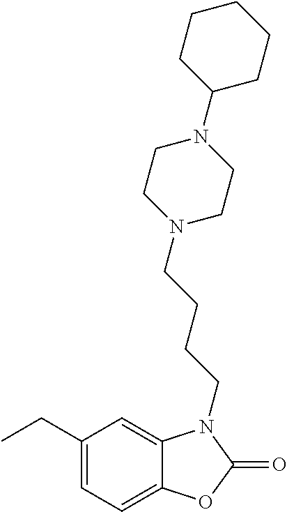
C1(CC)=CC=C2C(=C1)N(CCCCN1CCN(C3CCCCC3)CC1)C(=O)O2
